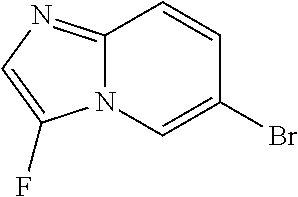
C12=NC=C(F)N1C=C(Br)C=C2
